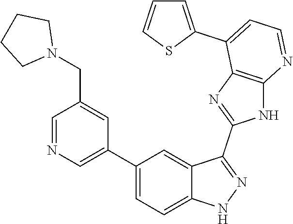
C1=NC=C(C2=CC=C3C(=C2)C(C2=NC4=C(N2)N=CC=C4C2=CC=CS2)=NN3)C=C1CN1CCCC1
